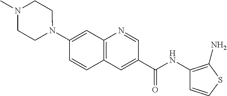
C1N(C2=CC3=C(C=C2)C=C(C(NC2=C(N)SC=C2)=O)C=N3)CCN(C)C1
